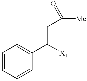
C1=CC=CC(C([X1])CC([Me])=O)=C1
